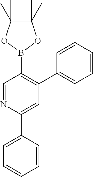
C1=NC(C2=CC=CC=C2)=CC(C2=CC=CC=C2)=C1B1OC(C)(C)C(C)(C)O1
